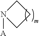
C1N([A])CC1
